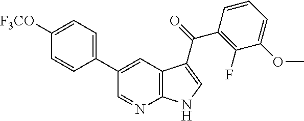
C1(C2=CC3=C(N=C2)NC=C3C(=O)C2=C(F)C(OC)=CC=C2)=CC=C([F3CO])C=C1
